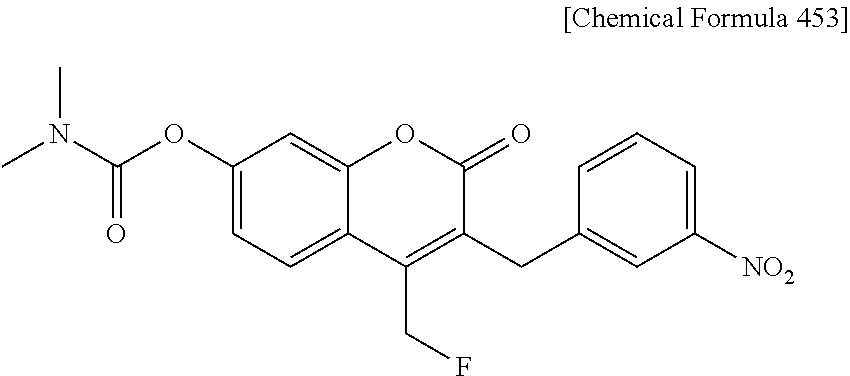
CN(C(=O)OC1=CC=C2C(=C1)OC(=O)C(CC1=CC([NO2])=CC=C1)=C2CF)C
